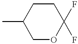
C1OC(F)(F)CCC1C
